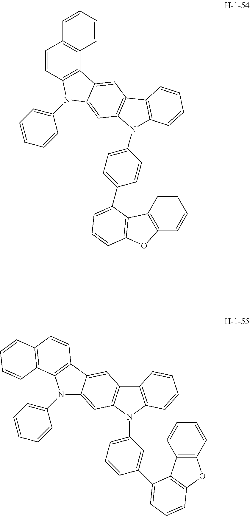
C1=CC2=C(C3=C1C=CC=C3)C1=CC3=C(C=C1N2C1=CC=CC=C1)N(C1=CC=C(C2=CC=CC4=C2C2=C(C=CC=C2)O4)C=C1)C1=C3C=CC=C1.C12=C(N(C3=CC=CC(C4=CC=CC5=C4C4=C(C=CC=C4)O5)=C3)C3=C1C=C1C(=C3)N(C3=CC=CC=C3)C3=C1C=CC1=C3C=CC=C1)C=CC=C2
